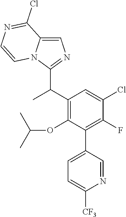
C1(C(C)C2=NC=C3N2C=CN=C3Cl)=C(OC(C)C)C(C2=CC=C([CF3])N=C2)=C(F)C(Cl)=C1
